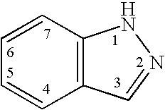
C1=CC2=C(C=C1)NN=C2
